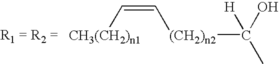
[(CH2)n2](C(C)([H])O)C=C[CH3(CH2)n1]
